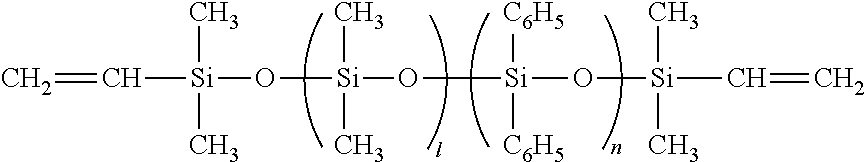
C=C[Si](O[Si](O[Si](O[Si](C=C)(C)C)([C6H5])[C6H5])(C)C)(C)C
